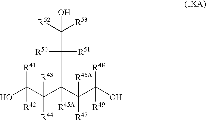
OC(C(C(C(C(O)([R49])[R48])([R47])[R46A])([R45A])C([R50])([R51])C([R53])([R52])O)([R43])[R44])([R41])[R42]
